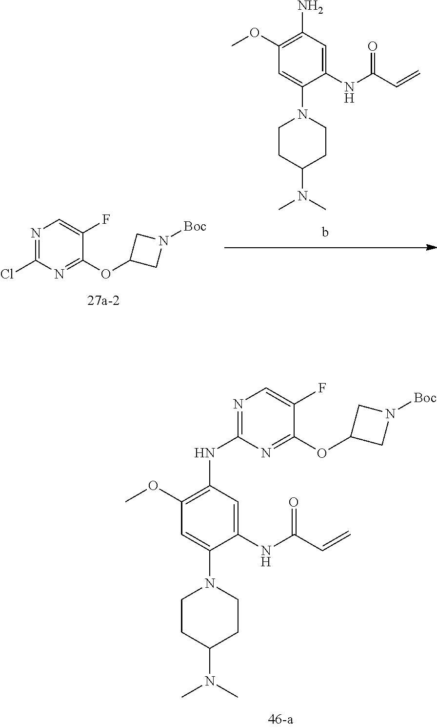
N1=C(NC2=C(OC)C=C(N3CCC(N(C)C)CC3)C(NC(C=C)=O)=C2)N=C(OC2CN([Boc])C2)C(F)=C1.C1CC(N(C)C)CCN1C1=CC(OC)=C(N)C=C1NC(C=C)=O.N1=C(Cl)N=C(OC2CN([Boc])C2)C(F)=C1
